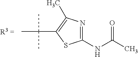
C(C1=C(C)N=C(NC(C)=O)S1)(C)(C)C
